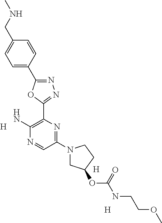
[H].[H].[H].C1=CC(C2=NN=C(C3=C(N)N=CC(N4CC(OC(NCCOC)=O)CC4)=N3)O2)=CC=C1CNC
